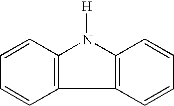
C1=CC=CC2=C1N([H])C1=C2C=CC=C1
